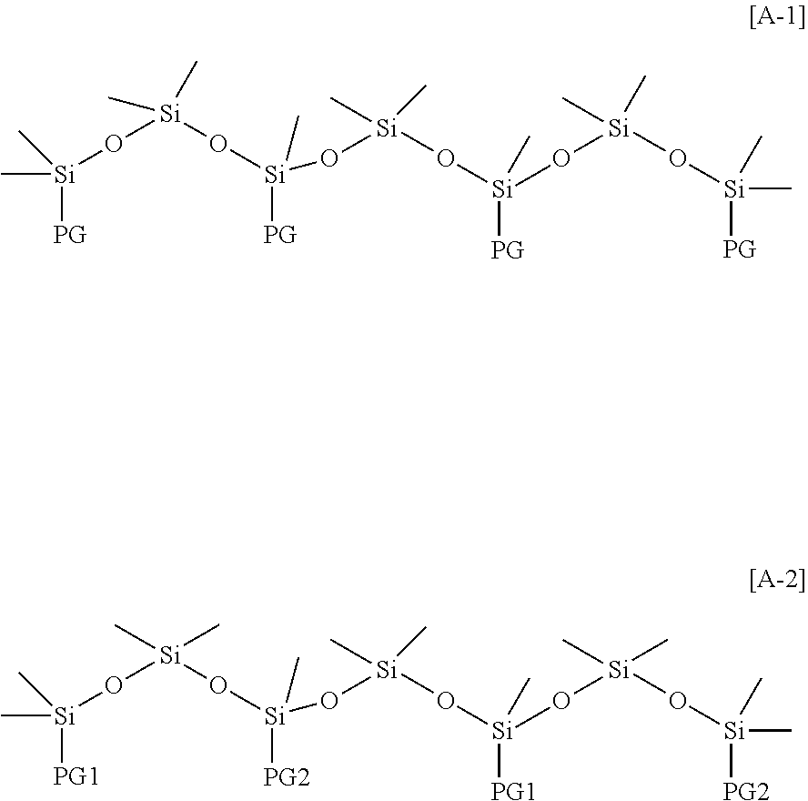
C[Si]([PG])(C)O[Si](O[Si](C)([PG])O[Si](C)(C)O[Si](C)(O[Si](O[Si](C)(C)[PG])(C)C)[PG])(C)C.C[Si]([PG1])(C)O[Si](O[Si](C)([PG2])O[Si](C)(C)O[Si](C)(O[Si](O[Si](C)(C)[PG2])(C)C)[PG1])(C)C
